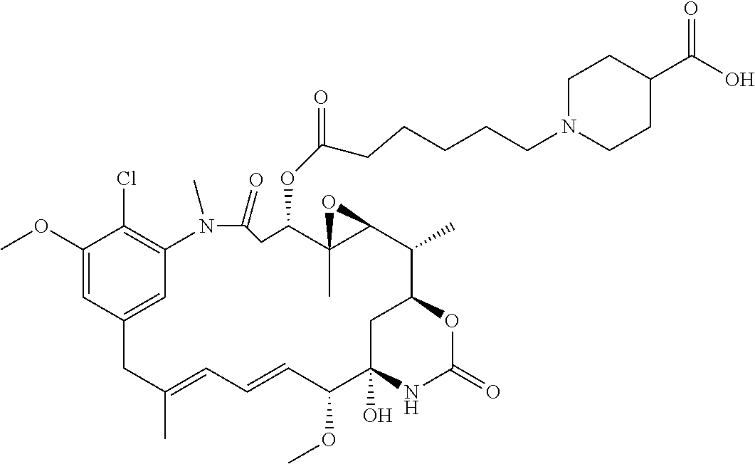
C1(OC)=CC2=CC(=C1Cl)N(C)C(=O)CC(OC(=O)CCCCCN1CCC(C(O)=O)CC1)C1(C)C(C(C)C3OC(=O)NC(O)(C(OC)C=CC=C(C)C2)C3)O1
